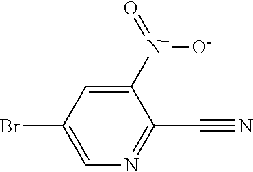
C1=C([N+](=O)[O-])C(C#N)=NC=C1Br
